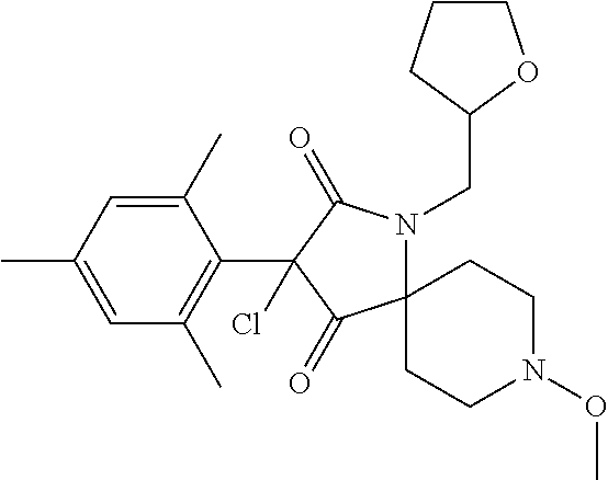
C1(C)=CC(C)=CC(C)=C1C1(Cl)C(=O)C2(N(CC3OCCC3)C1=O)CCN(OC)CC2
